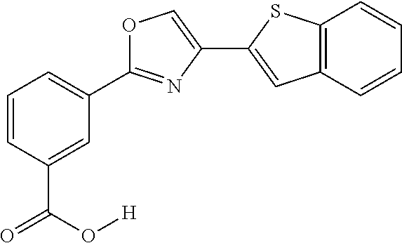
O1C(C2=CC=CC(C(O[H])=O)=C2)=NC(C2=CC3=C(S2)C=CC=C3)=C1
